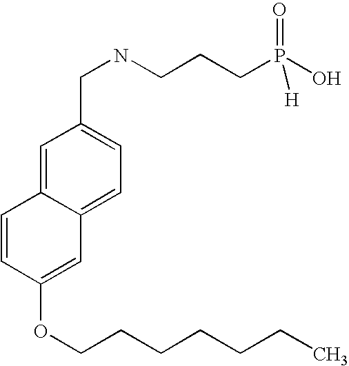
C12=CC=C(CNCCCP(O)(=O)[H])C=C1C=CC(OCCCCCCC)=C2
